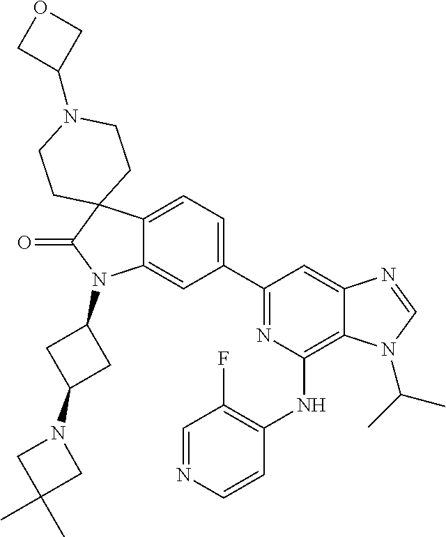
C12=CC=C(C3=NC(NC4=C(F)C=NC=C4)=C4C(=C3)N=CN4C(C)C)C=C1N(C1CC(N3CC(C)(C)C3)C1)C(=O)C21CCN(C2COC2)CC1
